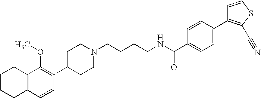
C1(C2=C(OC)C3=C(C=C2)CCCC3)CCN(CCCCNC(=O)C2=CC=C(C3=C(C#N)SC=C3)C=C2)CC1
